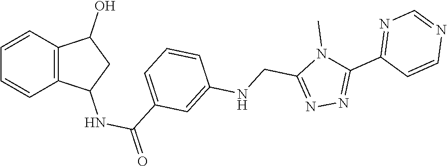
N1=C(CNC2=CC(C(NC3C4=C(C=CC=C4)C(O)C3)=O)=CC=C2)N(C)C(C2=NC=NC=C2)=N1
